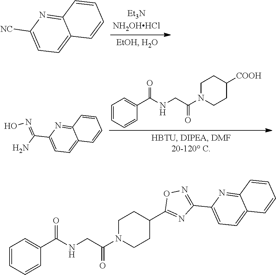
C12=NC([NC])=CC=C1C=CC=C2.C1=CC=CC(C(NCC(N2CCC([COOH])CC2)=O)=O)=C1.C12=NC(C(N)=NO)=CC=C1C=CC=C2.C1=CC=CC(C(NCC(N2CCC(C3=NC(C4=CC=C5C(=N4)C=CC=C5)=NO3)CC2)=O)=O)=C1
